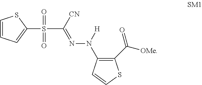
C1=CC=C(S(C([CN])=NN([H])C2=C(C([OMe])=O)SC=C2)(=O)=O)S1
